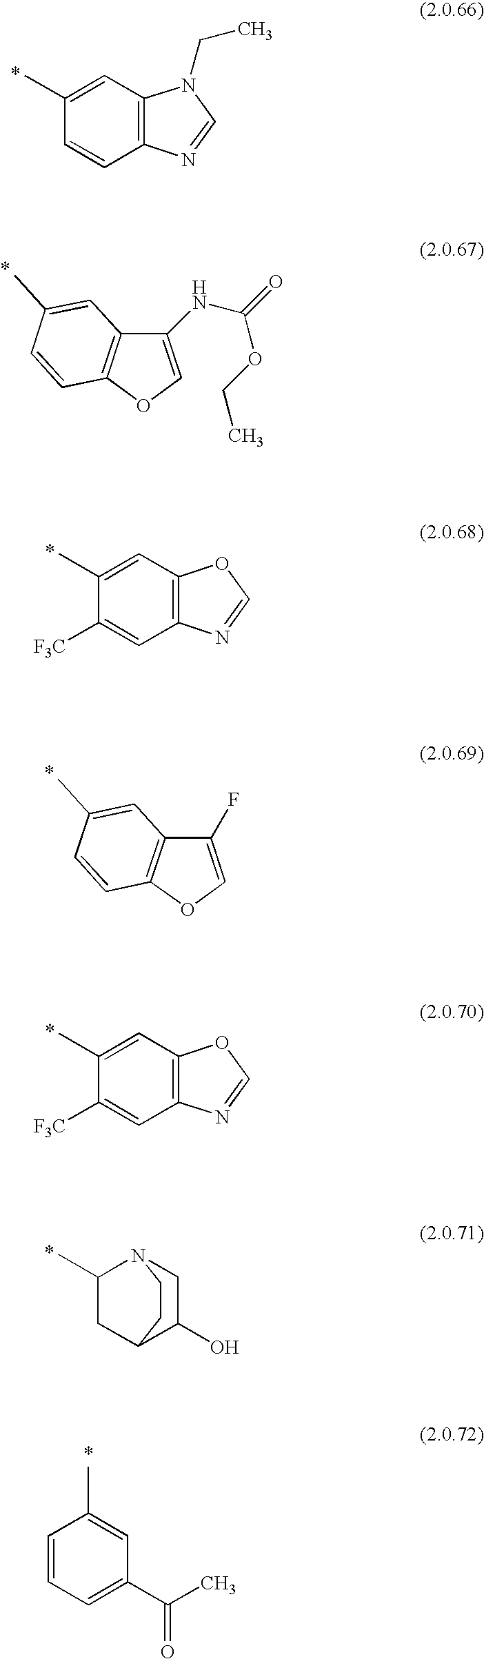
C1(C)=CC2=C(C=C1)N=CN2CC.C1(NC(OCC)=O)=COC2=C1C=C(C)C=C2.C1(C)=CC2=C(C=C1[F3C])N=CO2.C1(F)=COC2=C1C=C(C)C=C2.C1(C)=CC2=C(C=C1[F3C])N=CO2.C1(C)CC2C(O)CN1CC2.C1=CC=C(C(C)=O)C=C1C
